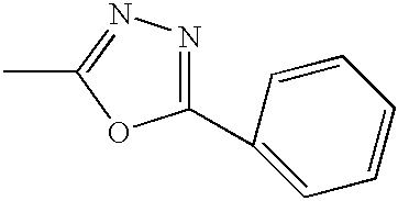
C1(C2=CC=CC=C2)=NN=C(C)O1
